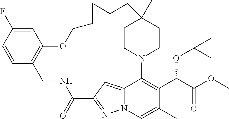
C12=CC3=NN1C=C(C)C(C(C(OC)=O)OC(C)(C)C)=C2N1CCC(C)(CC1)CCC=CCOC1=C(CNC3=O)C=CC(F)=C1
